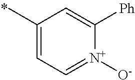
C1(C)=CC=[N+]([O-])C([Ph])=C1
